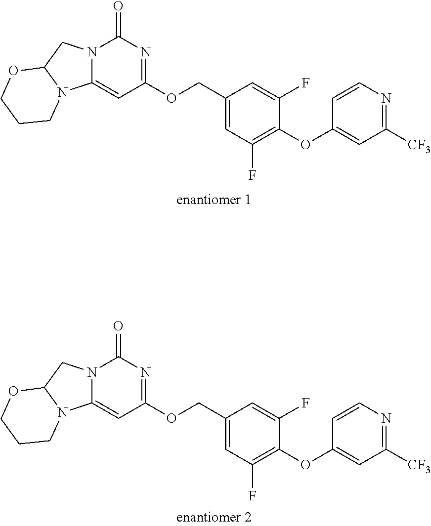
N12C(=CC(OCC3=CC(F)=C(OC4=CC([CF3])=NC=C4)C(F)=C3)=NC1=O)N1C(C2)OCCC1.N12C(=CC(OCC3=CC(F)=C(OC4=CC([CF3])=NC=C4)C(F)=C3)=NC1=O)N1C(C2)OCCC1
